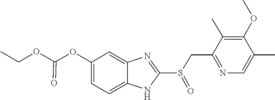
C1(C)=CN=C(CS(=O)C2=NC3=CC(OC(OCC)=O)=CC=C3N2)C(C)=C1OC
